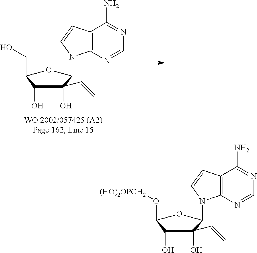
C1(O)(C=C)C(O)C(O[(HO)2OPCH2])OC1N1C2=C(C=C1)C(N)=NC=N2.C1(O)(C=C)C(O)C(CO)OC1N1C2=C(C=C1)C(N)=NC=N2
